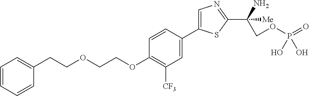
C(OC1=C([CF3])C=C(C2=CN=C(C(N)([Me])COP(O)(=O)O)S2)C=C1)COCCC1=CC=CC=C1
